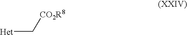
[Het]C[CO2R8]
